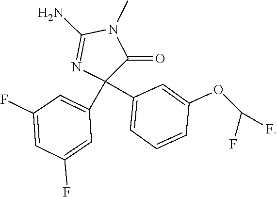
N1(C)C(N)=NC(C2=CC=CC(OC(F)F)=C2)(C2=CC(F)=CC(F)=C2)C1=O
